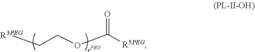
[R3PEG]CCOC([R5PEG])=O
